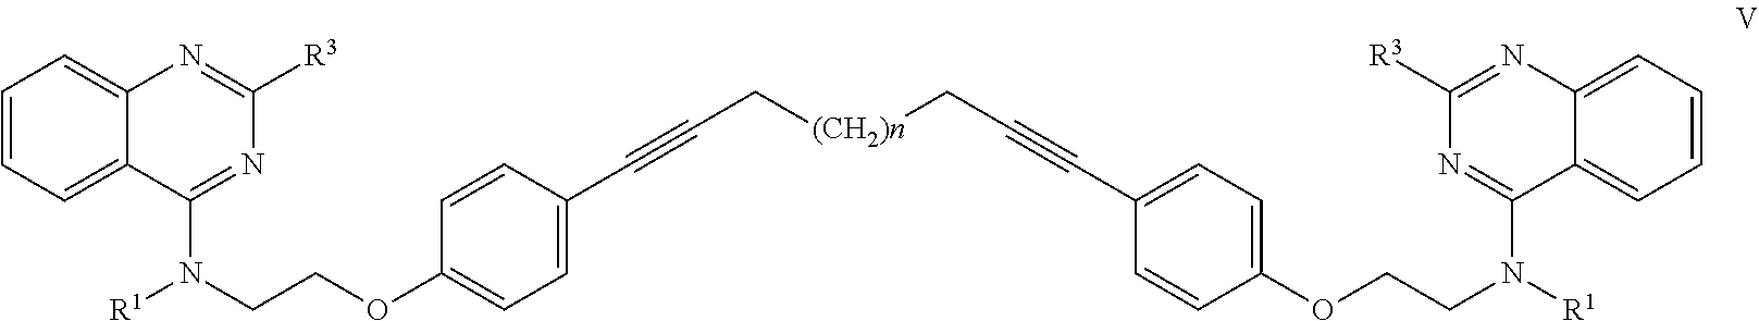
C1=CC=C2C(=C1)N=C([R3])N=C2N([R1])CCOC1=CC=C(C#CC[(CH2)n]CC#CC2=CC=C(OCCN([R1])C3=NC([R3])=NC4=CC=CC=C34)C=C2)C=C1
